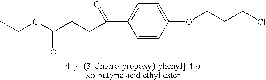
CCOC(=O)CCC(=O)C1=CC=C(OCCCCl)C=C1
